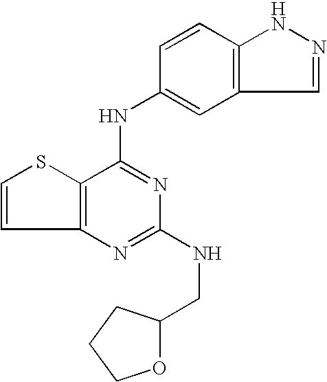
C12=C(C(NC3=CC4=C(C=C3)NN=C4)=NC(NCC3OCCC3)=N1)SC=C2
